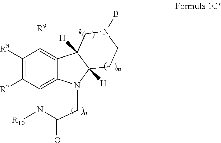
C1([R8])=C([R7])C2=C3C(=C1[R9])C1([H])C([H])(N3CC(=O)N2[R10])CCN(B)C1
